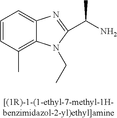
C1=CC(C)=C2C(=C1)N=C(C(C)N)N2CC
